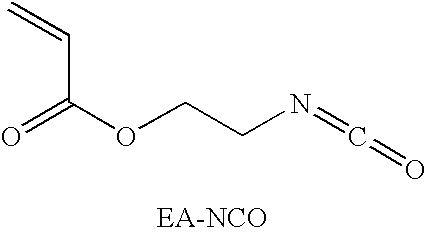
O=C(OCCN=C=O)C=C
